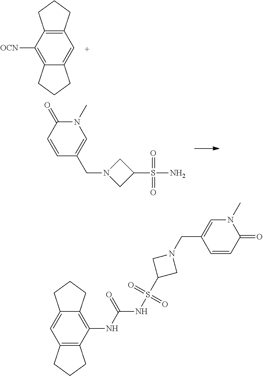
C1=C2C(=C([OCN])C3=C1CCC3)CCC2.C1(CN2CC(S(N)(=O)=O)C2)=CN(C)C(=O)C=C1.C1(NC(NS(C2CN(CC3=CN(C)C(=O)C=C3)C2)(=O)=O)=O)=C2C(=CC3=C1CCC3)CCC2
